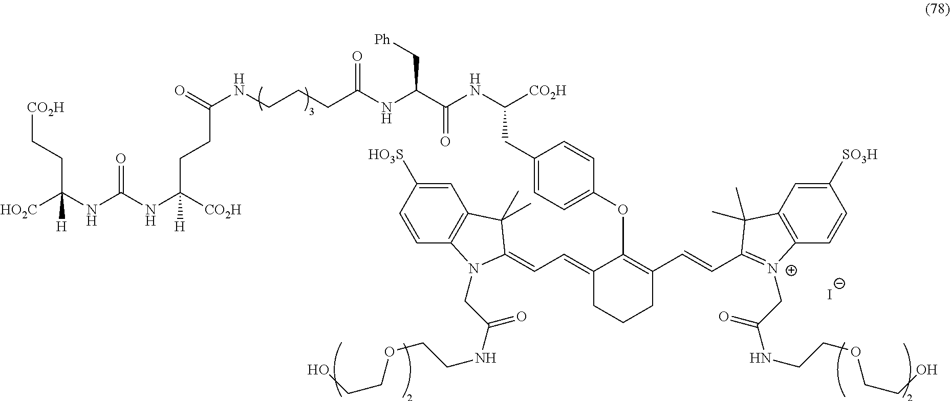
[CO2H]CCC(NC(NC([CO2H])(CCC(=O)NCCCC(NC(C(NC(CC1=CC=C(OC2=C(C=CC3=[N+](CC(NCCOCCO)=O)C4=C(C=C([SO3H])C=C4)C3(C)C)CCCC2=CC=C2N(CC(NCCOCCO)=O)C3=C(C=C([HO3S])C=C3)C2(C)C)C=C1)[CO2H])=O)C[Ph])=O)[H])=O)([HO2C])[H].[I-]
